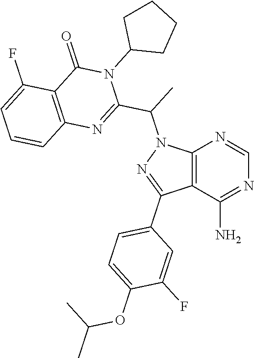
C12=C(C(N)=NC=N1)C(C1=CC=C(OC(C)C)C(F)=C1)=NN2C(C)C1=NC2=C(C(=O)N1C1CCCC1)C(F)=CC=C2
